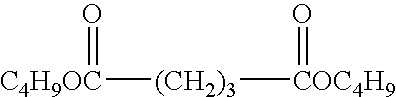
[C4H9OC]([(CH2)3][COC4H9]=O)=O
